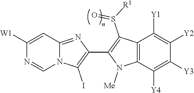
N12C(=NC(C3=C(S([R1])=O)C4=C(N3[Me])C([Y4])=C([Y3])C([Y2])=C4[Y1])=C1I)C=C([W1])N=C2
